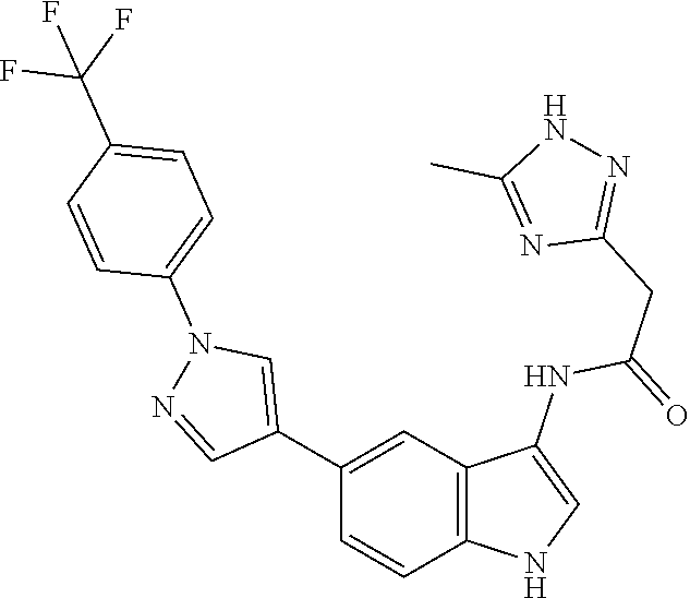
C1(C2=CN(C3=CC=C(C(F)(F)F)C=C3)N=C2)=CC2=C(C=C1)NC=C2NC(=O)CC1=NNC(C)=N1
